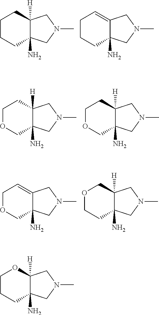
C12([H])C(N)(CN(C)C1)CCCC2.C12=CCCCC1(N)CN(C)C2.C12([H])C(N)(CN(C)C1)COCC2.C12([H])C(N)(CN(C)C1)COCC2.C12=CCOCC1(N)CN(C)C2.C12([H])C(N)(CN(C)C1)CCOC2.C12([H])C(N)(CN(C)C1)CCCO2
